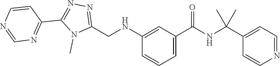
N1=C(CNC2=CC(C(=O)NC(C3=CC=NC=C3)(C)C)=CC=C2)N(C)C(C2=NC=NC=C2)=N1
